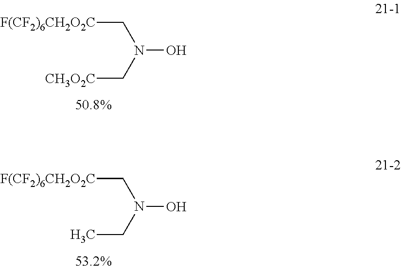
[F(CF2)6CH2O2C]CN(C[CH3O2C])O.[F(CF2)6CH2O2C]CN(CC)O
